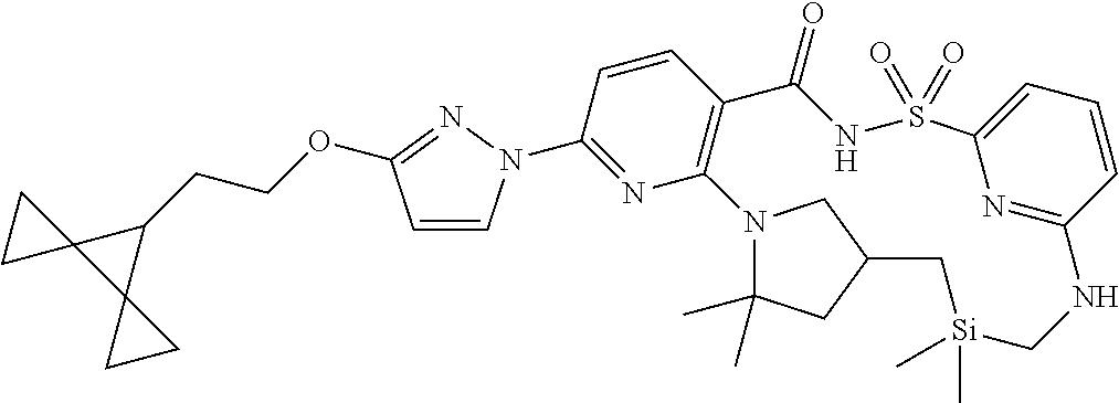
C1=CC2=C(N=C1N1C=CC(OCCC3C4(C35CC5)CC4)=N1)N1CC(C[Si](C)(C)CNC3=NC(=CC=C3)S(=O)(=O)NC2=O)CC1(C)C
